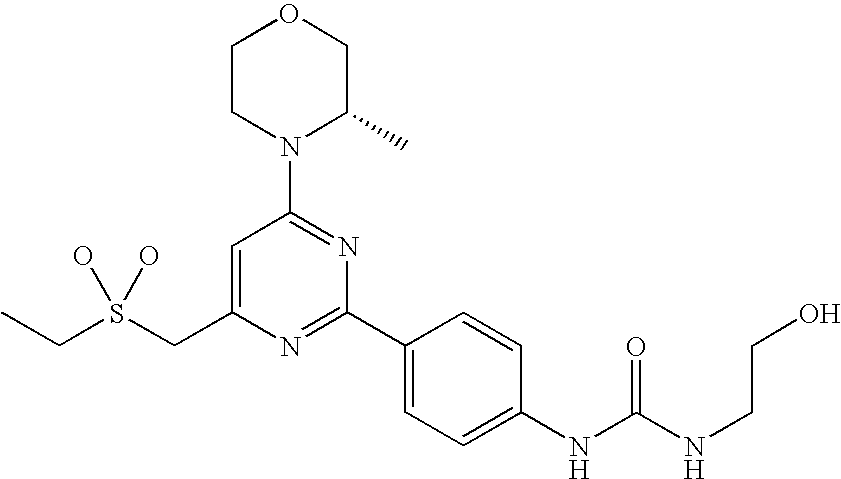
C(S(CC1=CC(N2C(C)COCC2)=NC(C2=CC=C(NC(NCCO)=O)C=C2)=N1)(O)O)C
